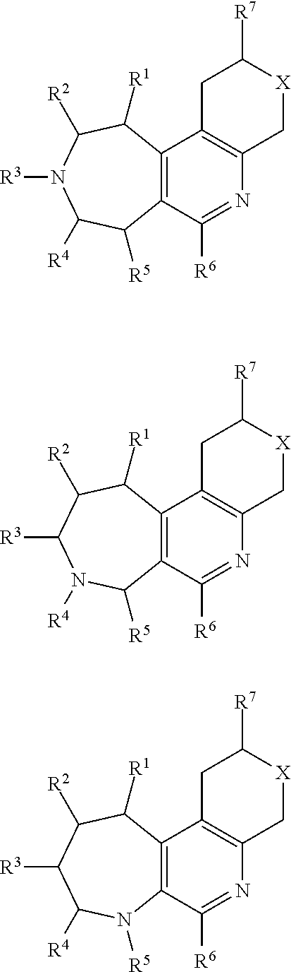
C12=C(C([R6])=NC3=C1CC([R7])[X]C3)C([R5])C([R4])N([R3])C([R2])C2[R1].C12=C(C([R6])=NC3=C1CC([R7])[X]C3)C([R5])N([R4])C([R3])C([R2])C2[R1].C12=C(C([R6])=NC3=C1CC([R7])[X]C3)N([R5])C([R4])C([R3])C([R2])C2[R1]
